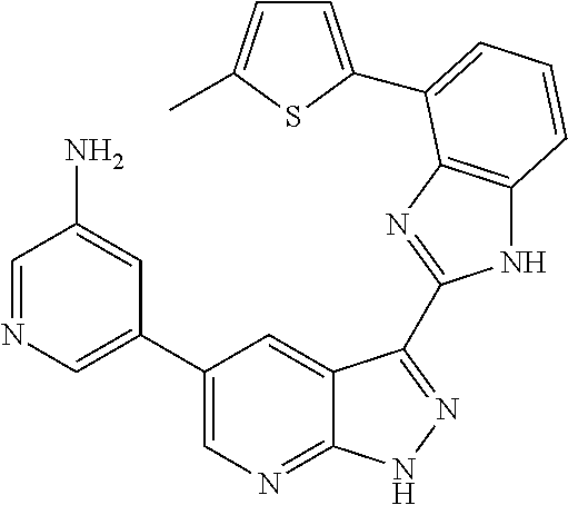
C1(C2=CN=CC(N)=C2)=CN=C2C(=C1)C(C1=NC3=C(N1)C=CC=C3C1=CC=C(C)S1)=NN2
